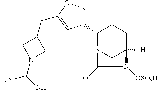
C1(C2=NOC(CC3CN(C(=N)N)C3)=C2)N2CC([H])(CC1)N([OSO3H])C2=O
